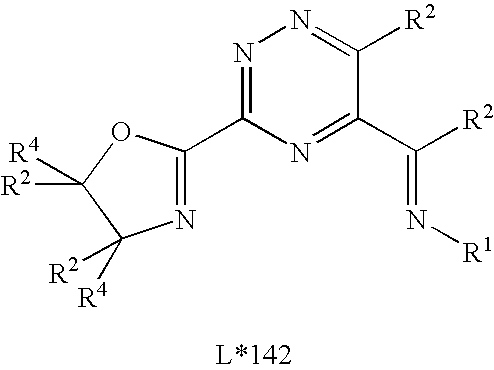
N1=C(C2=NC([R4])([R2])C([R2])([R4])O2)N=C(C([R2])=N[R1])C([R2])=N1
